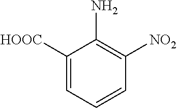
C1([HOOC])=CC=CC([NO2])=C1N
